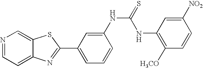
C12=CC=NC=C1SC(C1=CC=CC(NC(NC3=C([H3CO])C=CC([NO2])=C3)=S)=C1)=N2
